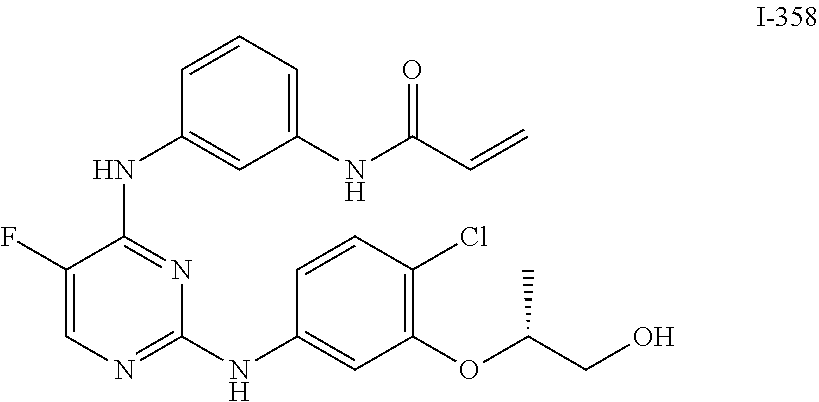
C1(F)=CN=C(NC2=CC(OC(CO)C)=C(Cl)C=C2)N=C1NC1=CC(NC(C=C)=O)=CC=C1
